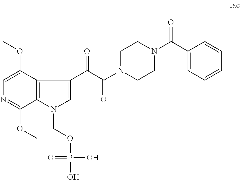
C12=C(N(COP(O)(O)=O)C=C1C(C(N1CCN(C(C3=CC=CC=C3)=O)CC1)=O)=O)C(OC)=NC=C2OC
